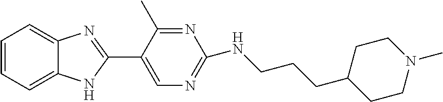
C1=CC=C2C(=C1)N=C(C1=CN=C(NCCCC3CCN(C)CC3)N=C1C)N2
